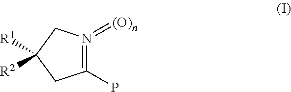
C1(P)=N(=[(O)n])CC([R1])([R2])C1
